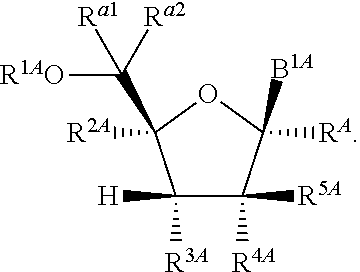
C1([R3A])([H])C([R5A])([R4A])C([RA])([B1A])OC1([R2A])C([Ra2])([R1AO])[Ra1]
